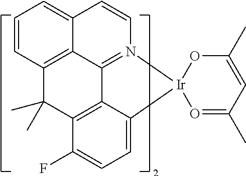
C12=N3C=CC4=CC=CC(=C14)C(C)(C)C1=C2C(=CC=C1F)[Ir]31O=C(C)C=C(C)O1
